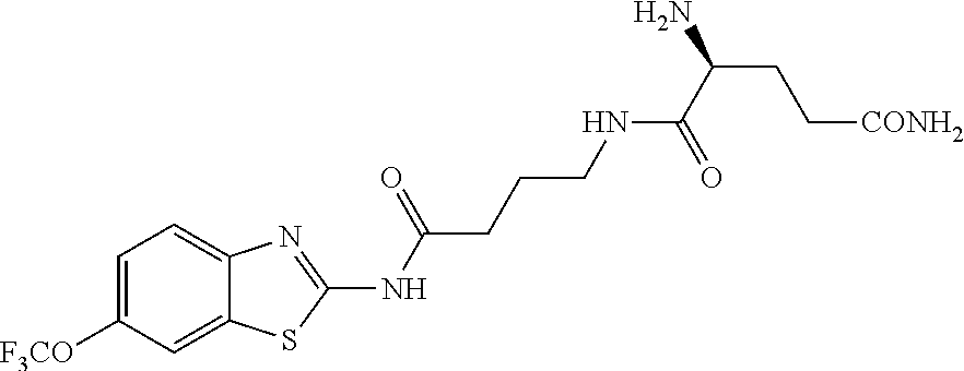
C1=C([F3CO])C=C2C(=C1)N=C(NC(CCCNC(C(N)CC[CONH2])=O)=O)S2
